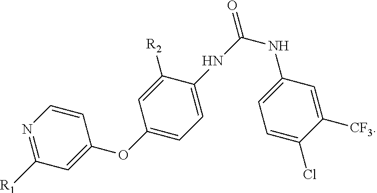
C1([R1])=NC=CC(OC2=CC=C(NC(=O)NC3=CC=C(Cl)C([CF3])=C3)C([R2])=C2)=C1
